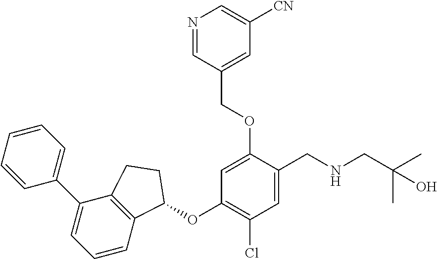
C1=CC=CC=C1C1=CC=CC2=C1CCC2OC1=C(Cl)C=C(CNCC(C)(C)O)C(OCC2=CC([CN])=CN=C2)=C1
